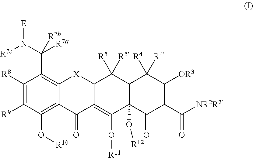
C1([R8])=C([R9])C(O[R10])=C2C(=C1C(N([R7c])[E])([R7a])[R7b])[X]C1C(=C(O[R11])C3(O[R12])C(C1([R5])[R5])C([R4])([R4])C([OR3])=C(C([NR2R2])=O)C3=O)C2=O
